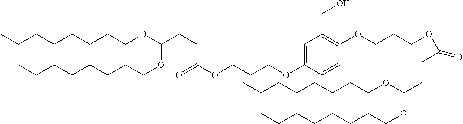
C1=C(OCCCOC(=O)CCC(OCCCCCCCC)OCCCCCCCC)C=CC(OCCCOC(CCC(OCCCCCCCC)OCCCCCCCC)=O)=C1CO
